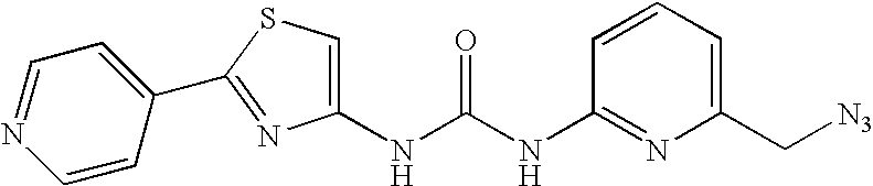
C1(NC(NC2=NC(C[N3])=CC=C2)=O)=CSC(C2=CC=NC=C2)=N1
